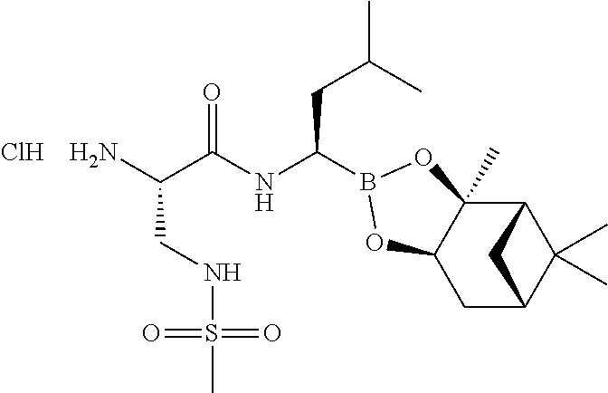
Cl.C12C3(C)C(CC(C1(C)C)C2)OB(C(NC(C(N)CNS(C)(=O)=O)=O)CC(C)C)O3
